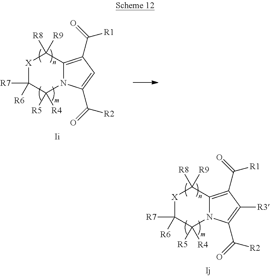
[X]1C([R7])([R6])C([R4])([R5])N2C(=C(C(=O)[R1])C=C2C(=O)[R2])C1([R9])[R8].[X]1C([R7])([R6])C([R4])([R5])N2C(=C(C(=O)[R1])C([R3])=C2C(=O)[R2])C1([R9])[R8]
